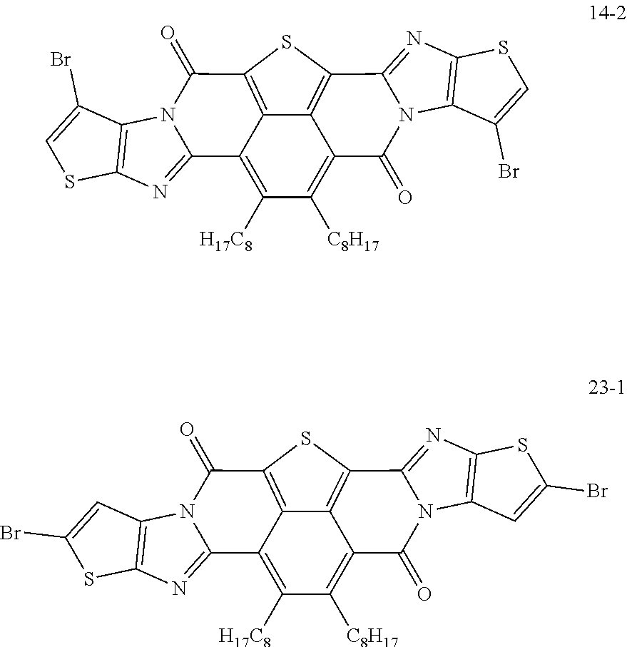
C1([H17C8])=C2C3=C(SC4=C3C(=C1[C8H17])C(=O)N1C4=NC3=C1C(Br)=CS3)C(=O)N1C2=NC2=C1C(Br)=CS2.C1([H17C8])=C2C3=C(SC4=C3C(=C1[C8H17])C(=O)N1C4=NC3=C1C=C(Br)S3)C(=O)N1C2=NC2=C1C=C(Br)S2
